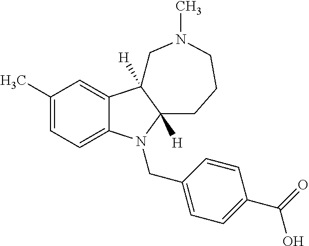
C1(C)=CC=C2C(=C1)C1([H])C([H])(N2CC2=CC=C(C(=O)O)C=C2)CCCN(C)C1
